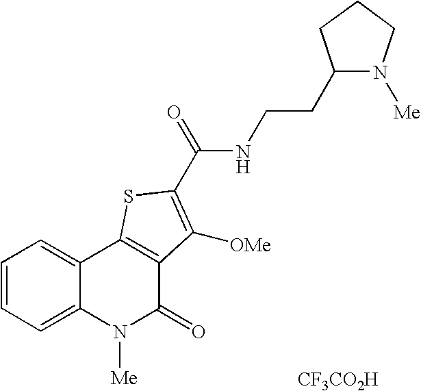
N(C(=O)C1=C([OMe])C2=C(C3=CC=CC=C3N([Me])C2=O)S1)CCC1N([Me])CCC1.[CF3CO2H]
